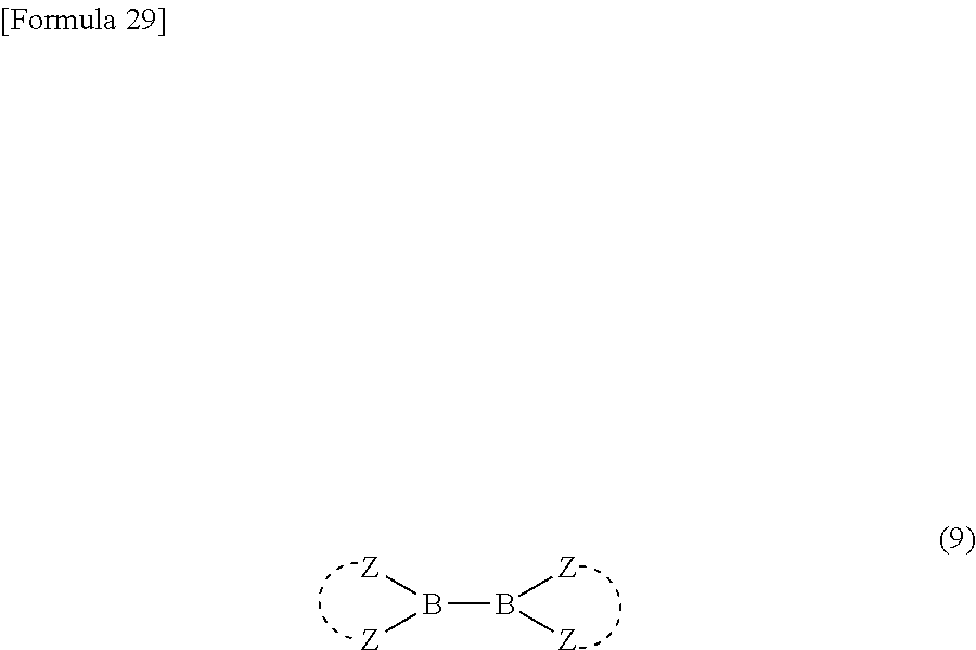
B(B([Z])[Z])([Z])[Z]
